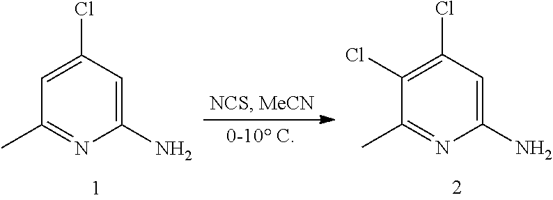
C1(N)=CC(Cl)=CC(C)=N1.C1(N)=CC(Cl)=C(Cl)C(C)=N1
